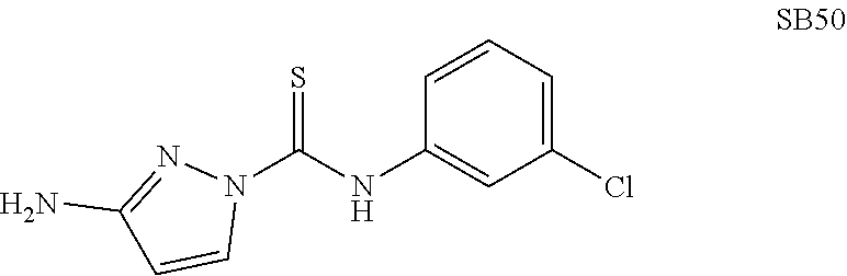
N1(C(NC2=CC(Cl)=CC=C2)=S)N=C(N)C=C1
